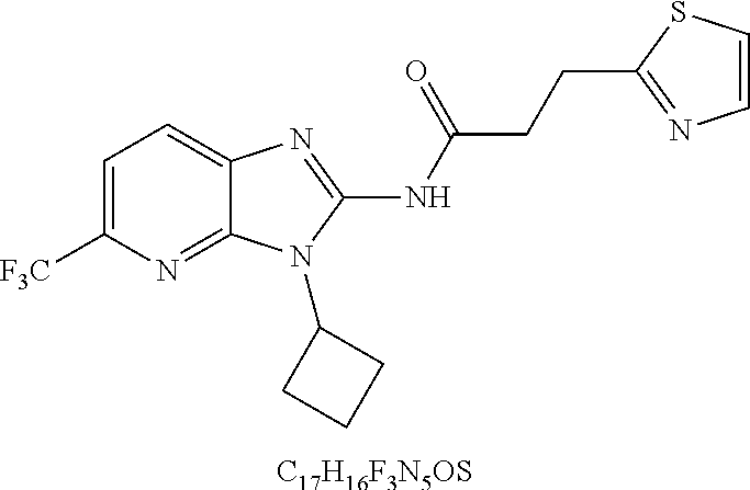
[C17H16F3N5OS].C1=C([F3C])N=C2C(=C1)N=C(NC(CCC1=NC=CS1)=O)N2C1CCC1
